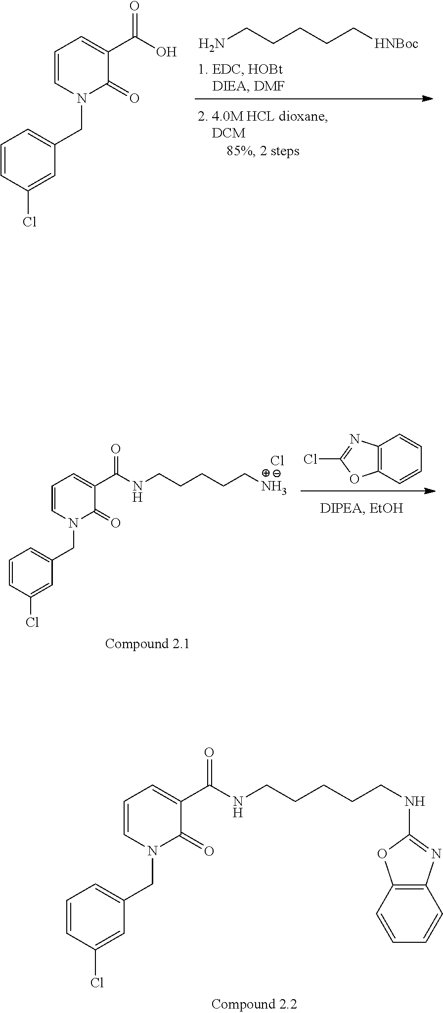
C1=CC(Cl)=CC(CN2C=CC=C(C(=O)NCCCCCNC3=NC4=C(C=CC=C4)O3)C2=O)=C1.NCCCCC[HNBoc].C1=CC(Cl)=CC(CN2C=CC=C(C(=O)O)C2=O)=C1.C1=CC(Cl)=CC(CN2C=CC=C(C(=O)NCCCCCN)C2=O)=C1.Cl.C12=C(C=CC=C1)OC(Cl)=N2
